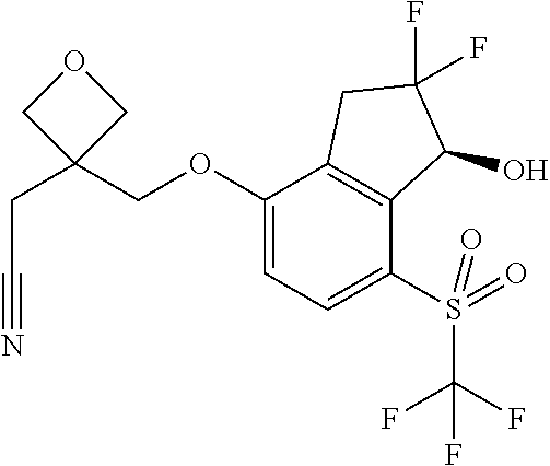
C(C1(COC2=CC=C(S(C(F)(F)F)(=O)=O)C3=C2CC(F)(F)C3O)COC1)C#N
